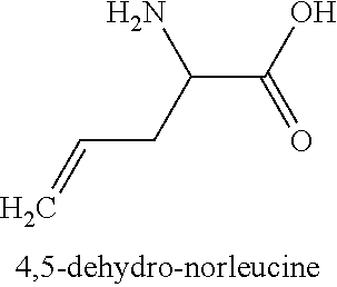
C(C(O)=O)(CC=C)N
